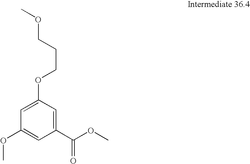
C1(C(OC)=O)=CC(OCCCOC)=CC(OC)=C1
